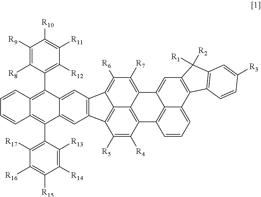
C12=CC3=C(C=C1C(C1=C([R12])C([R11])=C([R10])C([R9])=C1[R8])=C1C(=C2C2=C([R17])C([R16])=C([R15])C([R14])=C2[R13])C=CC=C1)C1=C([R6])C([R7])=C2C4=C(C([R4])=C([R5])C3=C41)C1=C3C(=CC=C1)C1=C(C=C23)C([R1])([R2])C2=C1C=CC([R3])=C2
